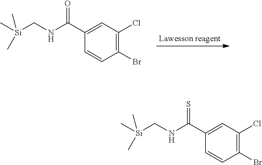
C1(C(NC[Si](C)(C)C)=O)=CC(Cl)=C(Br)C=C1.C1(C(NC[Si](C)(C)C)=S)=CC(Cl)=C(Br)C=C1
